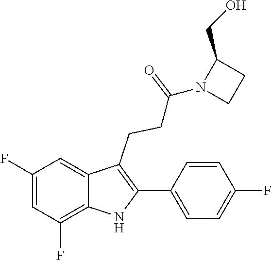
C1(C2=C(CCC(=O)N3CCC3CO)C3=CC(F)=CC(F)=C3N2)=CC=C(F)C=C1
